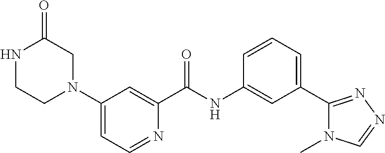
C1(N2CC(=O)NCC2)=CC=NC(C(NC2=CC(C3=NN=CN3C)=CC=C2)=O)=C1
